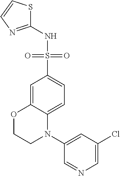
C1(NS(C2=CC=C3C(=C2)OCCN3C2=CC(Cl)=CN=C2)(=O)=O)=NC=CS1
